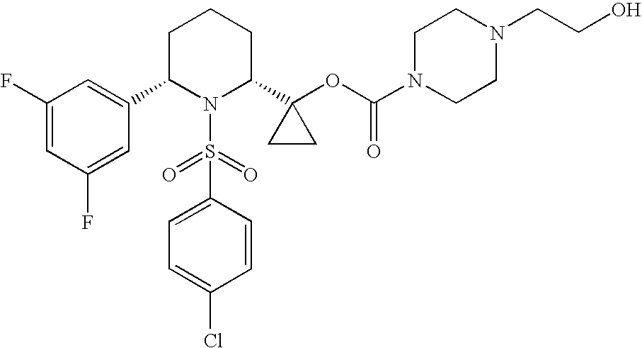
C1(F)=CC(C2N(S(=O)(=O)C3=CC=C(Cl)C=C3)C(C3(OC(N4CCN(CCO)CC4)=O)CC3)CCC2)=CC(F)=C1
